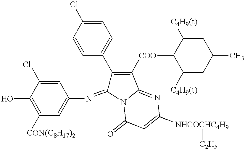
C1=C(Cl)C(O)=C([CON(C8H17)2])C=C1N=C1C(C2=CC=C(Cl)C=C2)=C([COO]C2C([C4H9(t)])CC(C)CC2[C4H9(t)])C2=NC([NHCOCHC4H9][C2H5])=CC(=O)N12
